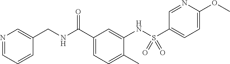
O=C(C1=CC=C(C)C(NS(C2=CC=C(OC)N=C2)(=O)=O)=C1)NCC1=CN=CC=C1
